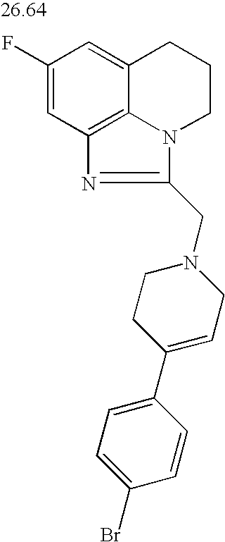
C1(F)=CC2=C3C(=C1)CCCN3C(CN1CCC(C3=CC=C(Br)C=C3)=CC1)=N2
